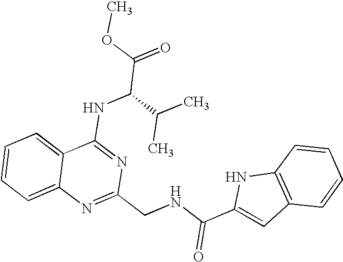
C12=CC=CC=C1N=C(CNC(C1=CC3=C(N1)C=CC=C3)=O)N=C2NC(C(=O)OC)C(C)C
